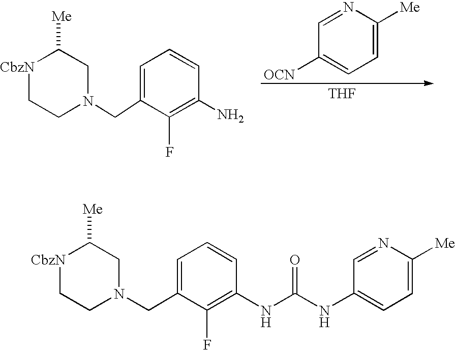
C1([Me])=CC=C([OCN])C=N1.[THF].[CbzN]1CCN(CC2=CC=CC(N)=C2F)CC1[Me].[CbzN]1CCN(CC2=CC=CC(NC(=O)NC3=CC=C([Me])N=C3)=C2F)CC1[Me]
